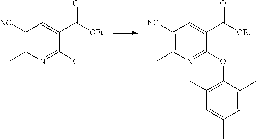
N1=C(Cl)C(C([OEt])=O)=CC([NC])=C1C.N1=C(OC2=C(C)C=C(C)C=C2C)C(C(=O)[OEt])=CC([NC])=C1C
